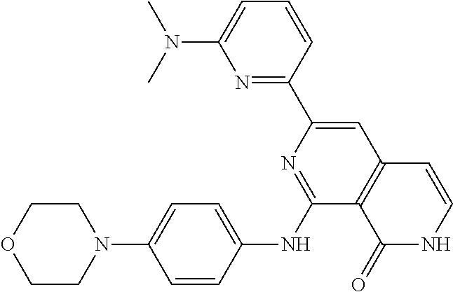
C1COCCN1C1=CC=C(NC2=NC(C3=NC(N(C)C)=CC=C3)=CC3=C2C(=O)NC=C3)C=C1
